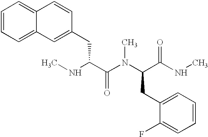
CNC(C(N(C(C(NC)=O)CC1=CC=CC=C1F)C)=O)CC1=CC2=CC=CC=C2C=C1
